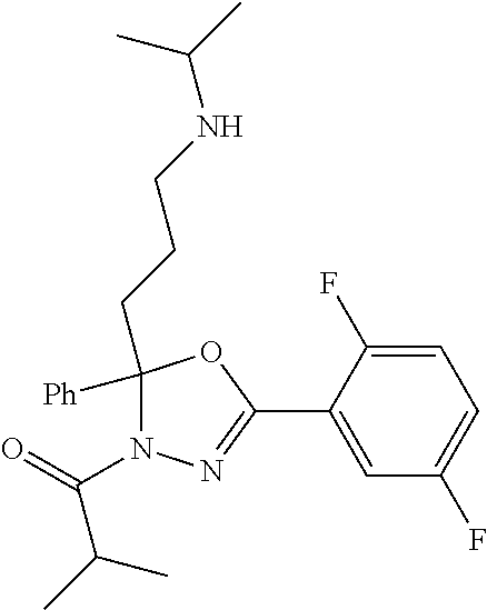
C1([Ph])(CCCNC(C)C)N(C(=O)C(C)C)N=C(C2=CC(F)=CC=C2F)O1
